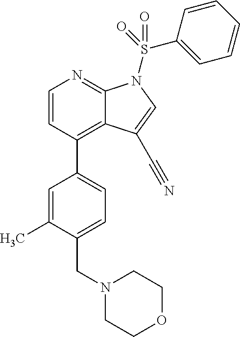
C1=CC(C2=CC=C(CN3CCOCC3)C(C)=C2)=C2C(=N1)N(S(C1=CC=CC=C1)(=O)=O)C=C2C#N
